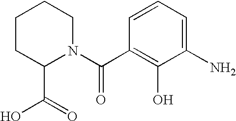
C1CC(C(O)=O)N(C(C2=C(O)C(N)=CC=C2)=O)CC1
